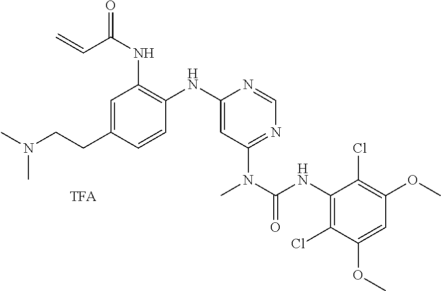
C1=C(CCN(C)C)C=CC(NC2=CC(N(C(NC3=C(Cl)C(OC)=CC(OC)=C3Cl)=O)C)=NC=N2)=C1NC(=O)C=C
